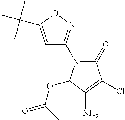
C1=C(C(C)(C)C)ON=C1N1C(=O)C(Cl)=C(N)C1OC(=O)C
